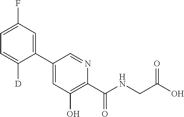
C1(C2=CC(F)=CC=C2[D])=CC(O)=C(C(NCC(O)=O)=O)N=C1
